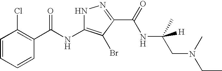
C1=CC=CC(C(NC2=C(Br)C(C(=O)NC([H])(C)CN(C)CC)=NN2)=O)=C1Cl
